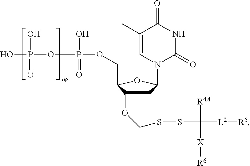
C1C(OCSSC([L2][R5])([R4A])[X][R6])C(COP(OP(O)(=O)O)(=O)O)OC1N1C=C(C)C(=O)NC1=O
